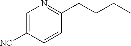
C1=C([NC])C=CC(CCCC)=N1
